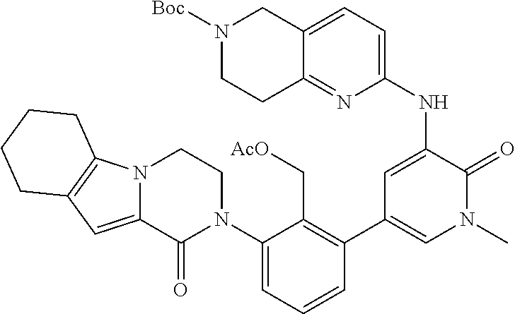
C1(NC2=CC(C3=C(C[AcO])C(N4CCN5C(=CC6=C5CCCC6)C4=O)=CC=C3)=CN(C)C2=O)=CC=C2C(=N1)CCN([Boc])C2
